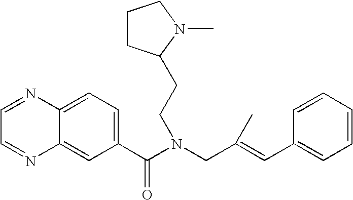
C12=CC=C(C(N(CC(=CC3=CC=CC=C3)C)CCC3CCCN3C)=O)C=C1N=CC=N2
